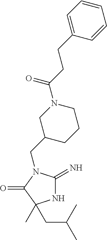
N1C(=N)N(CC2CCCN(C(CCC3=CC=CC=C3)=O)C2)C(=O)C1(C)CC(C)C
